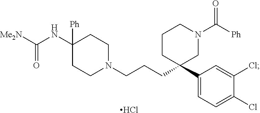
[Me2N]C(NC1([Ph])CCN(CCCC2(C3=CC=C(Cl)C(Cl)=C3)CN(C([Ph])=O)CCC2)CC1)=O.Cl
